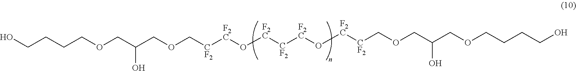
C(CCOCC(COC[CF2][F2C]O[F2C][CF2][F2C]O[F2C][CF2]COCC(COCCCCO)O)O)CO
